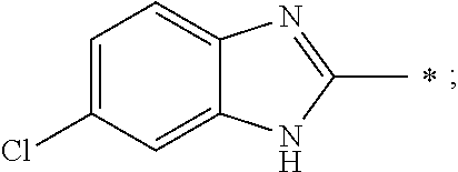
C1=C(Cl)C=C2C(=C1)N=C(C)N2
